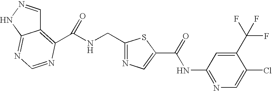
C12=C(C(NCC3=NC=C(C(=O)NC4=NC=C(Cl)C(C(F)(F)F)=C4)S3)=O)N=CN=C1NN=C2
